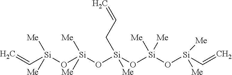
C=C[Si](O[Si](O[Si](O[Si](O[Si](C=C)([Me])[Me])([Me])[Me])(CC=C)[Me])([Me])[Me])([Me])[Me]
